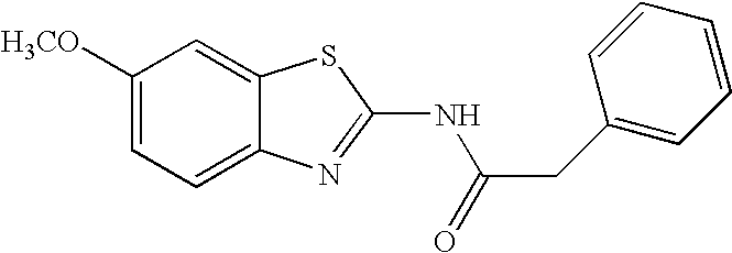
C1([H3CO])=CC=C2C(=C1)SC(NC(=O)CC1=CC=CC=C1)=N2
